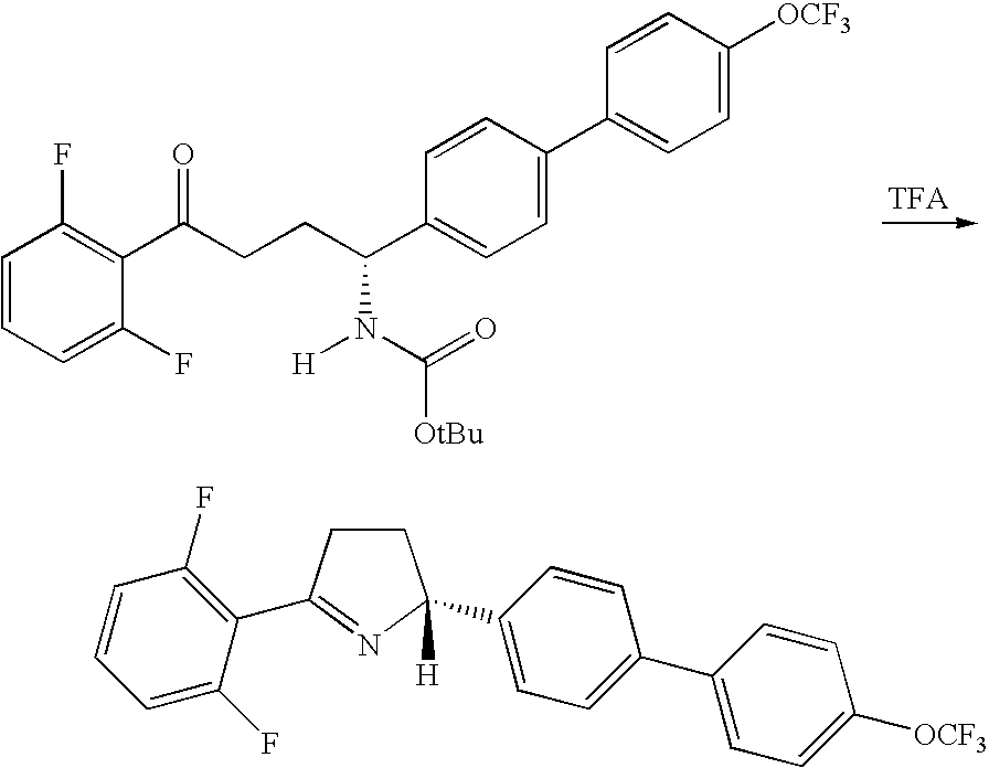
C1=CC=C(F)C(C(CCC(C2=CC=C(C3=CC=C([OCF3])C=C3)C=C2)N([H])C([OtBu])=O)=O)=C1F.C1=CC=C(F)C(C2=NC([H])(C3=CC=C(C4=CC=C([OCF3])C=C4)C=C3)CC2)=C1F
